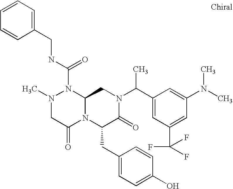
N1(C(NCC2=CC=CC=C2)=O)N(C)CC(=O)N2C1CN(C(C1=CC(C(F)(F)F)=CC(N(C)C)=C1)C)C(=O)C2CC1=CC=C(O)C=C1
